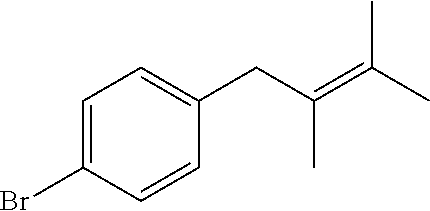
C1=C(Br)C=CC(CC(=C(C)C)C)=C1
